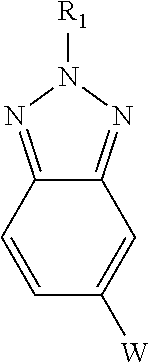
C12=NN([R1])N=C1C=C([W])C=C2
